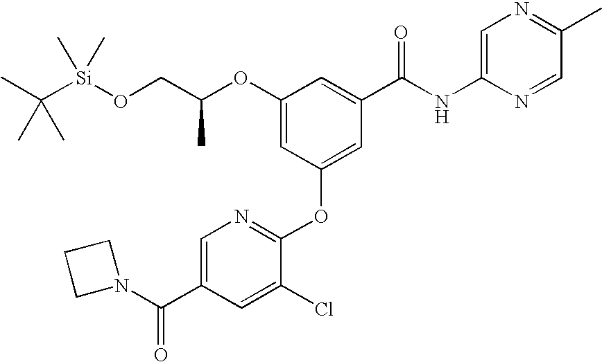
C1(OC(CO[Si](C(C)(C)C)(C)C)C)=CC(OC2=NC=C(C(=O)N3CCC3)C=C2Cl)=CC(C(NC2=CN=C(C)C=N2)=O)=C1
